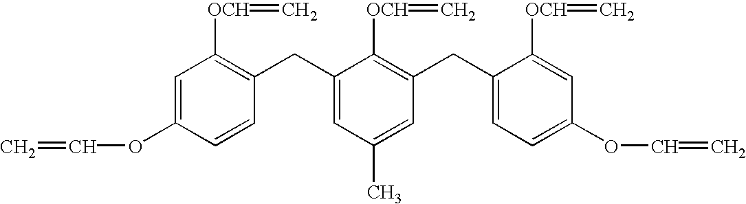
C1=C(OC=C)C=CC(CC2=CC(C)=CC(CC3=CC=C(OC=C)C=C3[OCH]=C)=C2[OCH]=C)=C1[OCH]=C
